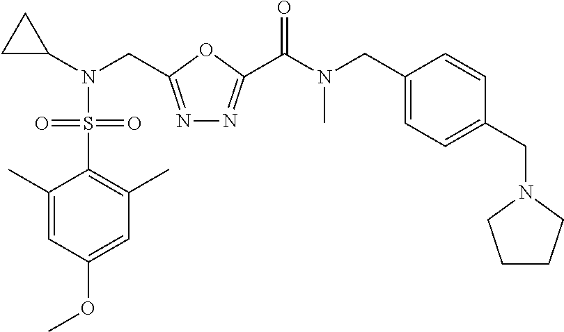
C1(C)=CC(OC)=CC(C)=C1S(N(C1CC1)CC1=NN=C(C(N(C)CC2=CC=C(CN3CCCC3)C=C2)=O)O1)(=O)=O
